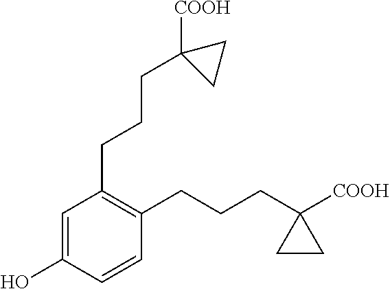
C1=C(O)C=CC(CCCC2([COOH])CC2)=C1CCCC1([COOH])CC1
